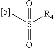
CS([R4])(=O)=O
